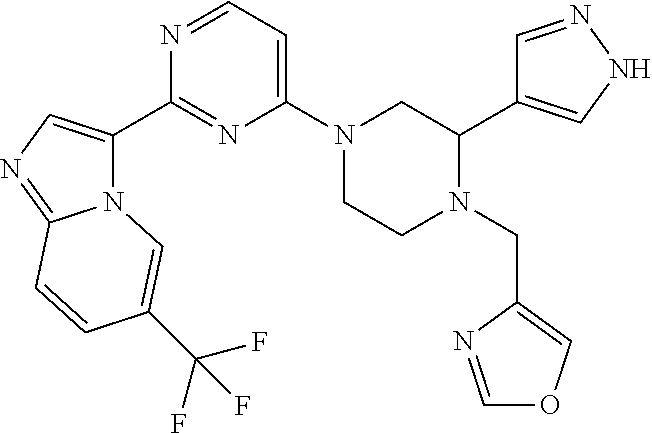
C1=NNC=C1C1CN(C2=CC=NC(C3=CN=C4N3C=C(C(F)(F)F)C=C4)=N2)CCN1CC1=COC=N1
